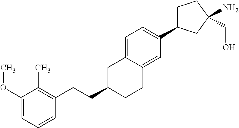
C1C(C2=CC=C3C(=C2)CCC(CCC2=C(C)C(OC)=CC=C2)C3)CC(N)(CO)C1
